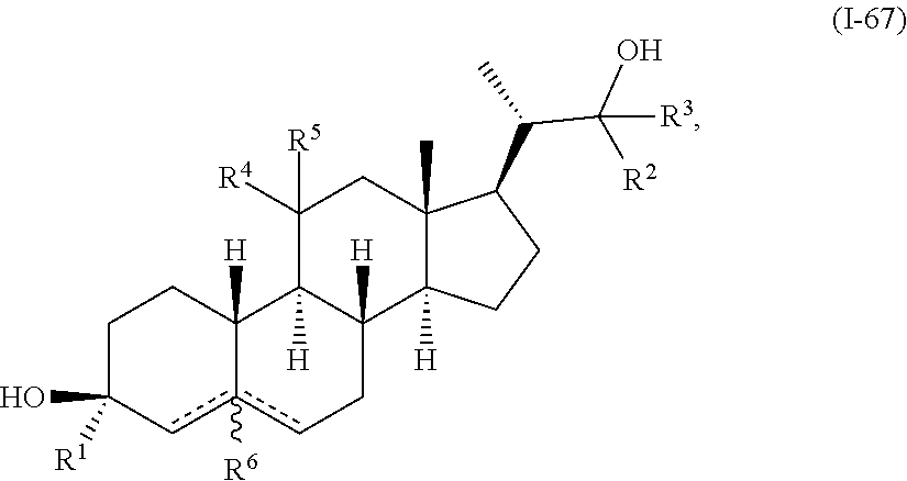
C1C([R1])(O)cc2([R6])cCC3([H])C([H])(C2([H])C1)C([R4])([R5])CC1(C)C3([H])CCC1C(C(O)([R3])[R2])C
